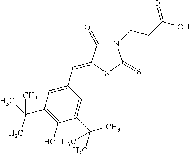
N1(CCC(O)=O)C(=O)C(=CC2=CC(C(C)(C)C)=C(O)C(C(C)(C)C)=C2)SC1=S
